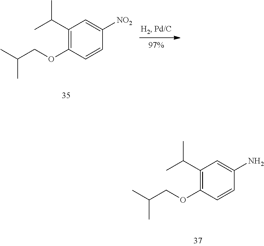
C1(C(C)C)=C(OCC(C)C)C=CC([NO2])=C1.C1(C(C)C)=C(OCC(C)C)C=CC(N)=C1
